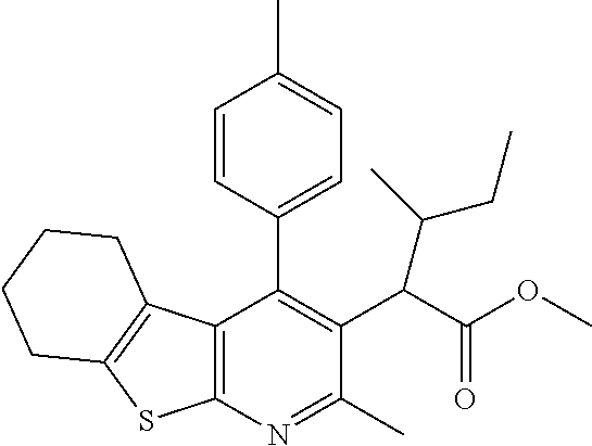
C12=C(N=C(C)C(C(C(OC)=O)C(C)CC)=C1C1=CC=C(C)C=C1)SC1=C2CCCC1
